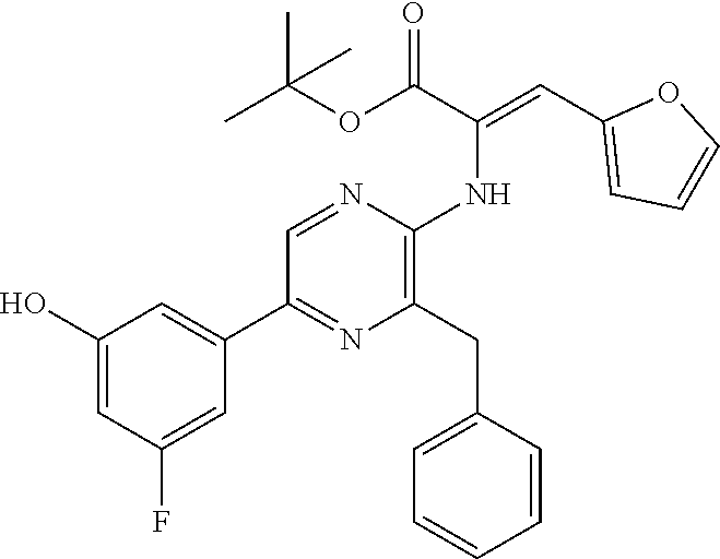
C1(O)=CC(F)=CC(C2=NC(CC3=CC=CC=C3)=C(NC(=CC3=CC=CO3)C(OC(C)(C)C)=O)N=C2)=C1
